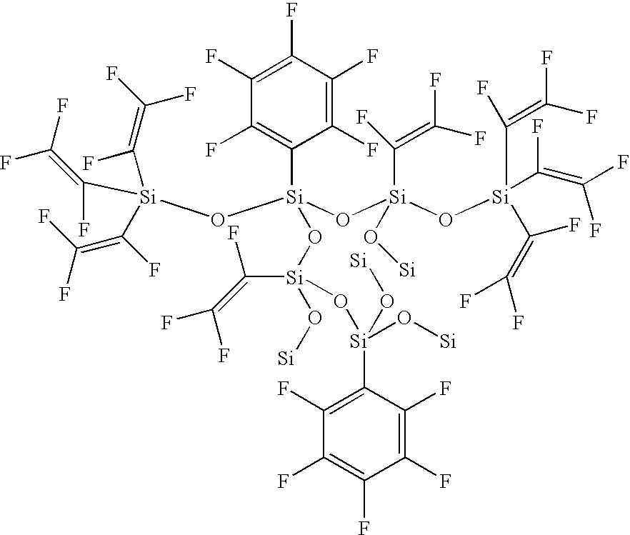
C([Si](O[Si](O[Si](O[Si](C(F)=C(F)F)(C(F)=C(F)F)C(F)=C(F)F)(C(F)=C(F)F)O[Si])(C1=C(F)C(F)=C(F)C(F)=C1F)O[Si](C(F)=C(F)F)(O[Si])O[Si](C1=C(F)C(F)=C(F)C(F)=C1F)(O[Si])O[Si])(C(F)=C(F)F)C(F)=C(F)F)(=C(F)F)F
